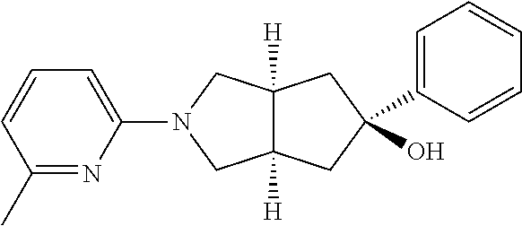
C1(C)=NC(N2CC3([H])C([H])(C2)CC(O)(C2=CC=CC=C2)C3)=CC=C1
